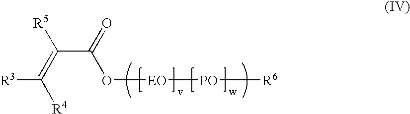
[R3]C(=C([R5])C(=O)O[EO][PO][R6])[R4]
